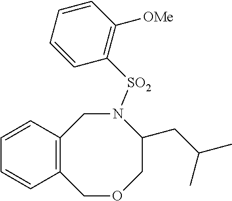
C12=C(COCC(CC(C)C)N([SO2]C3=C([OMe])C=CC=C3)C1)C=CC=C2
